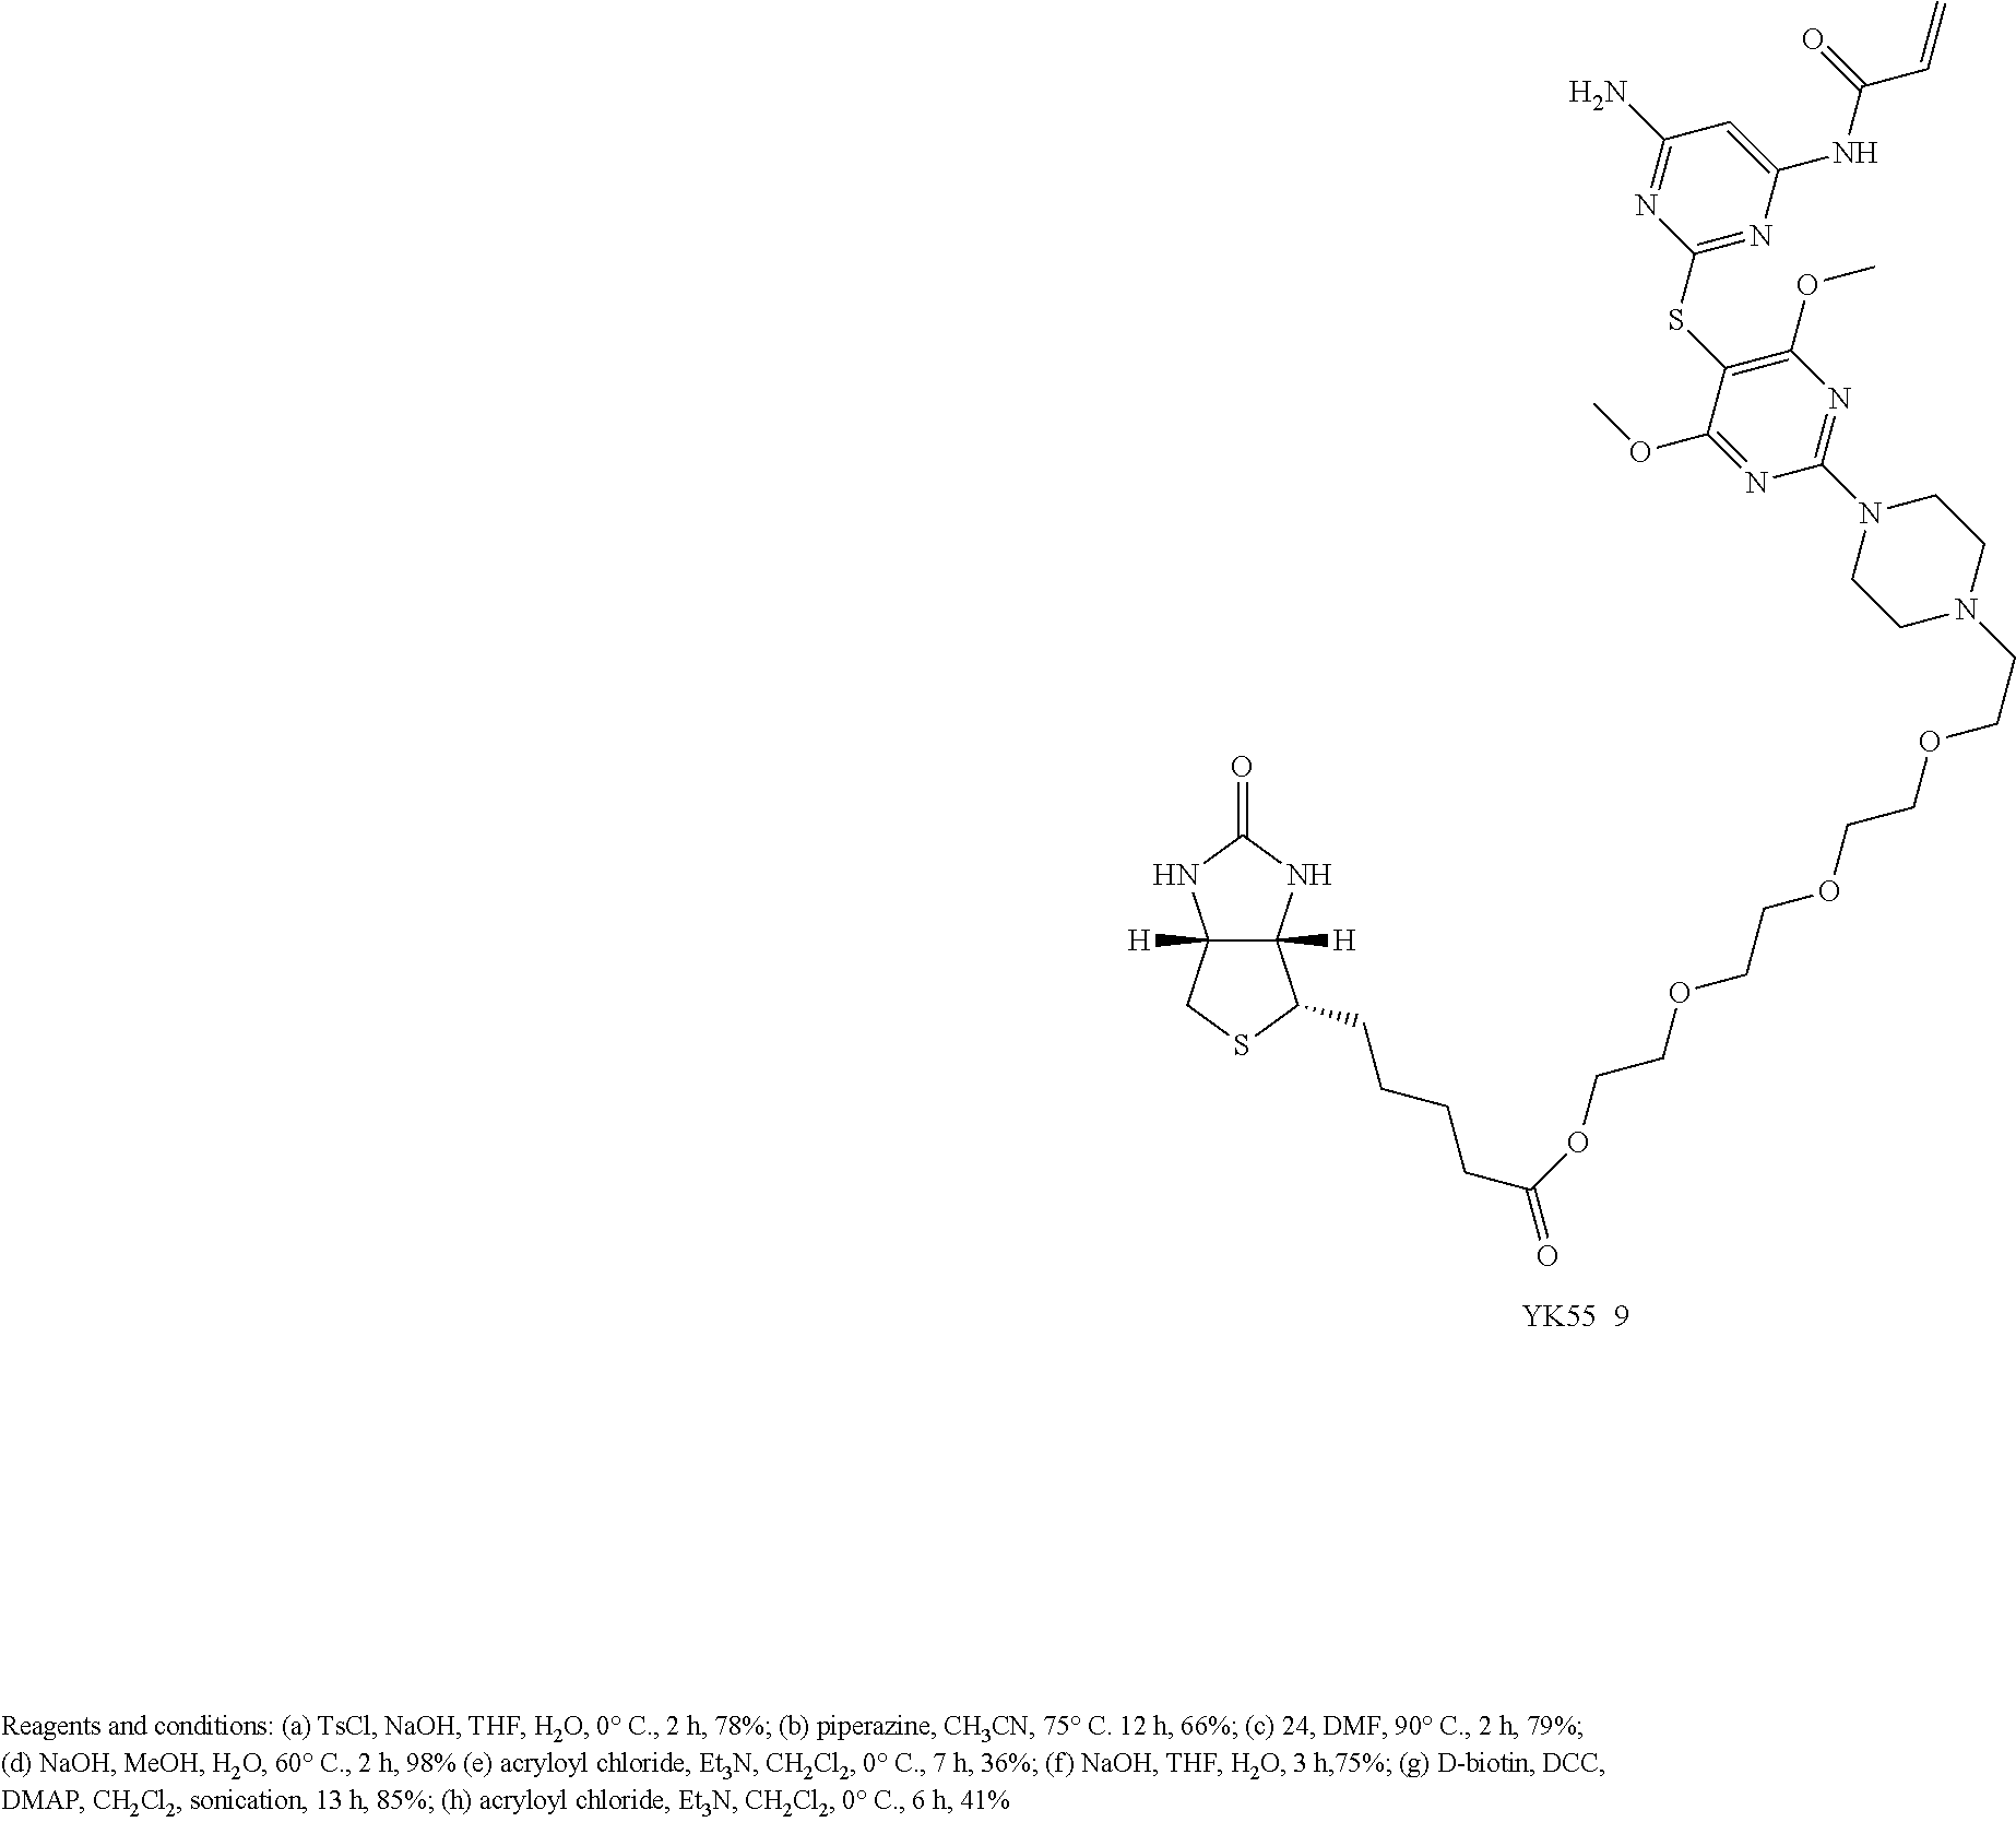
C1(SC2=C(OC)N=C(N3CCN(CCOCCOCCOCCOC(=O)CCCCC4C5([H])C([H])(NC(=O)N5)CS4)CC3)N=C2OC)=NC(NC(=O)C=C)=CC(N)=N1
